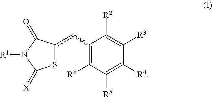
S1c(cC2=C([R6])C([R5])=C([R4])C([R3])=C2[R2])C(=O)N([R1])C1=[X]
